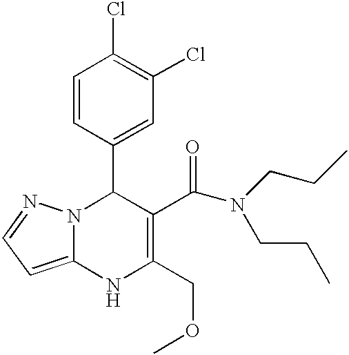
C1=CC(C2N3C(=CC=N3)NC(COC)=C2C(N(CCC)CCC)=O)=CC(Cl)=C1Cl
